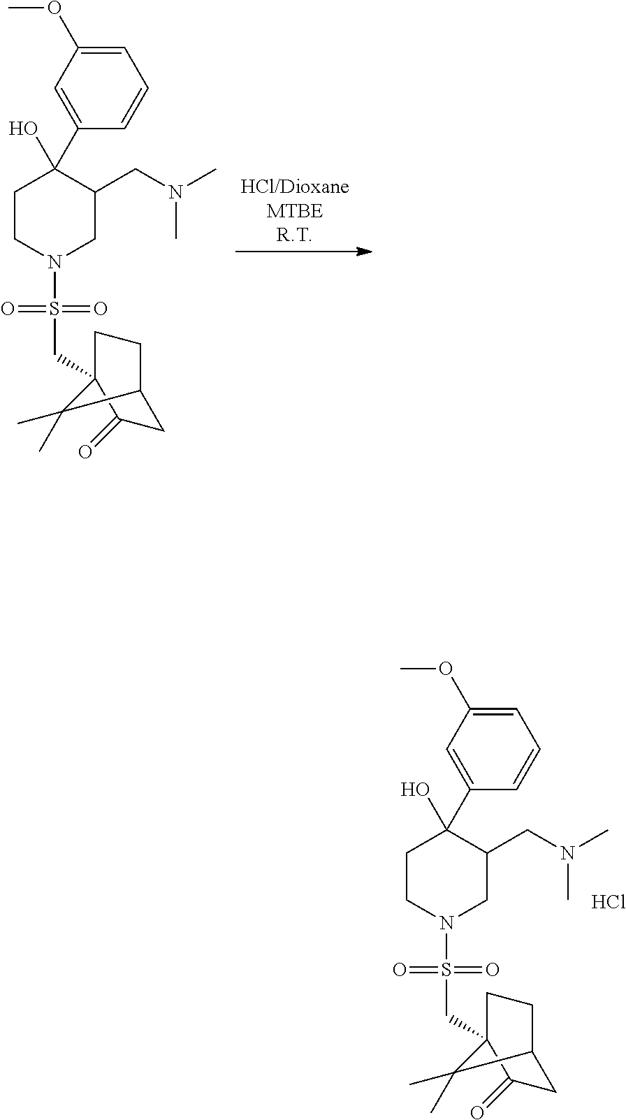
Cl.C1=C(OC)C=C(C2(O)CCN(S(=O)(=O)CC34CCC(CC3=O)C4(C)C)CC2CN(C)C)C=C1.C1=C(OC)C=C(C2(O)CCN(S(=O)(=O)CC34CCC(CC3=O)C4(C)C)CC2CN(C)C)C=C1
